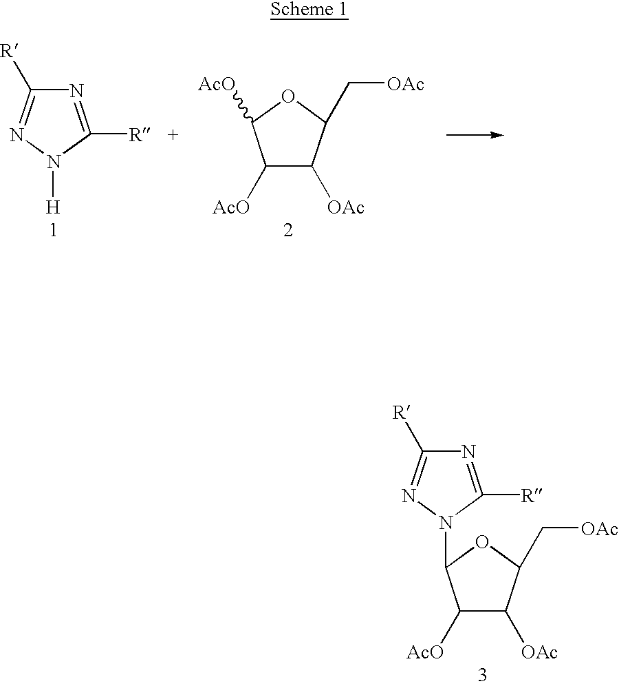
N1=C([R])N([H])N=C1[R].C1([AcO])C([OAc])C(C[OAc])OC1[AcO].N1=C([R])N(C2C([AcO])C([OAc])C(C[OAc])O2)N=C1[R]
